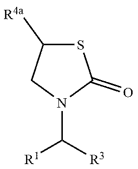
C1([R4a])SC(=O)N(C([R3])[R1])C1
